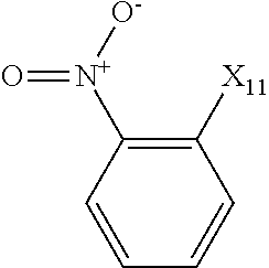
C1([X11])=C([N+]([O-])=O)C=CC=C1
